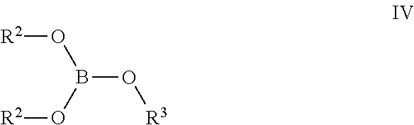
[R2]OB(O[R3])O[R2]
